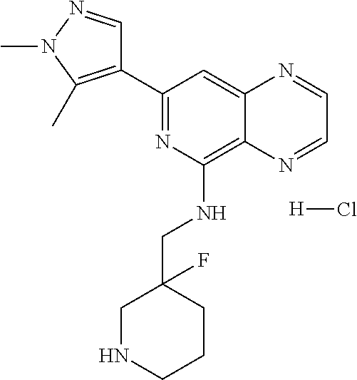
C1(C2=NC(NCC3(F)CNCCC3)=C3C(=C2)N=CC=N3)=C(C)N(C)N=C1.[H]Cl
